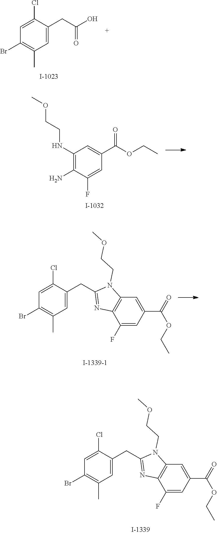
C1=C(CC(O)=O)C(Cl)=CC(Br)=C1C.C1=C(F)C(N)=C(NCCOC)C=C1C(OCC)=O.C1(F)=CC(C(=O)OCC)=CC2=C1N=C(CC1=CC(C)=C(Br)C=C1Cl)N2CCOC.C1(F)=CC(C(=O)OCC)=CC2=C1N=C(CC1=CC(C)=C(Br)C=C1Cl)N2CCOC
